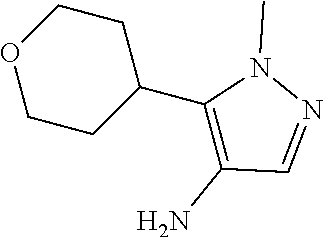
O1CCC(C2=C(N)C=NN2C)CC1
